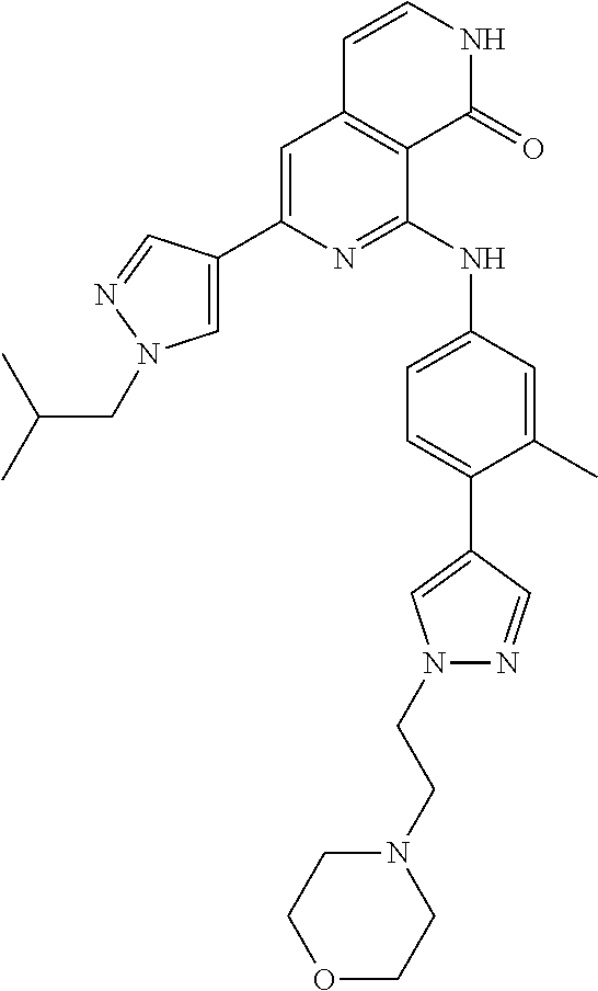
C1(C2=CN(CC(C)C)N=C2)=CC2=C(C(NC3=CC=C(C4=CN(CCN5CCOCC5)N=C4)C(C)=C3)=N1)C(=O)NC=C2
